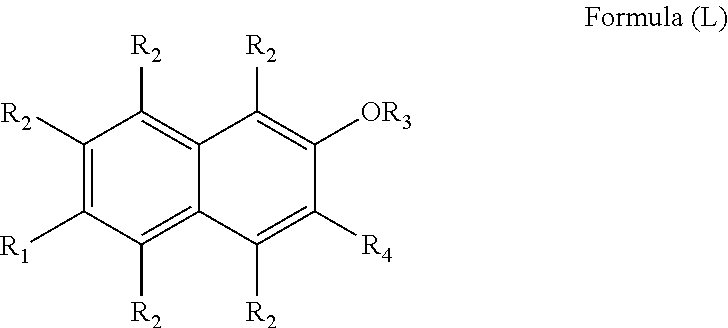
C12=C([R2])C([R2])=C([R1])C([R2])=C1C([R2])=C([R4])C([OR3])=C2[R2]
